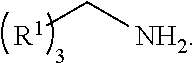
[R1]C[NH2]
